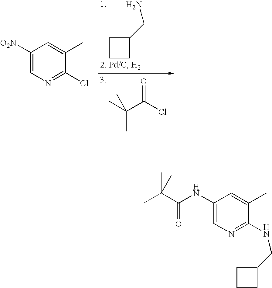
C1CC(CN)C1.CC(C(Cl)=O)(C)C.C1([O2N])=CN=C(Cl)C(C)=C1.C1(NC(C(C)(C)C)=O)=CN=C(NCC2CCC2)C(C)=C1
